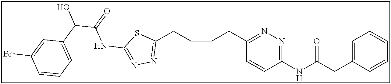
C1(CCCCC2=NN=C(NC(C(C3=CC=CC(Br)=C3)O)=O)S2)=NN=C(NC(CC2=CC=CC=C2)=O)C=C1
